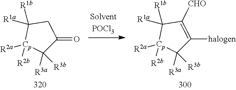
C1([R3a])([R3b])C([halogen])=C([CHO])C([R1a])([R1b])[Cp]1([R2a])[R2b].C1([R3a])([R3b])C(=O)CC([R1a])([R1b])[Cp]1([R2a])[R2b]
